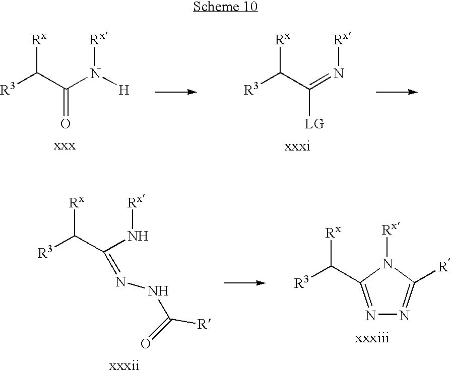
[Rx]C([R3])C(N[Rx])=NNC(=O)[R].[R3]C(C1=NN=C([R])N1[Rx])[Rx].[R3]C(C(N([H])[Rx])=O)[Rx].[Rx]C(C([LG])=N[Rx])[R3]
